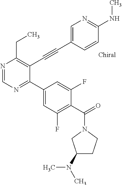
N1=CN=C(C2=CC(F)=C(C(=O)N3CCC(N(C)C)C3)C(F)=C2)C(C#CC2=CN=C(NC)C=C2)=C1CC
